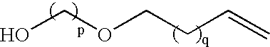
OCOCCC=C
